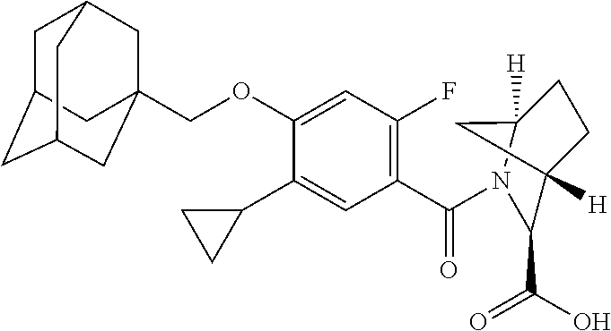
C1C2CC3CC(COC4=CC(F)=C(C(=O)N5C(C(O)=O)C6([H])CCC5([H])C6)C=C4C4CC4)(CC1C3)C2
